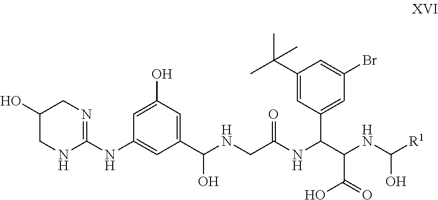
C1(O)CNC(NC2=CC(C(NCC(NC(C(NC([R1])O)C(=O)O)C3=CC(Br)=CC(C(C)(C)C)=C3)=O)O)=CC(O)=C2)=NC1
